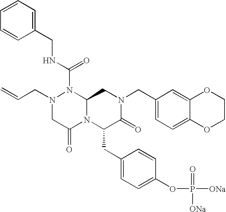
N(C(=O)N1N(CC=C)CC(=O)N2C1CN(CC1=CC=C3C(=C1)OCCO3)C(=O)C2CC1=CC=C(OP([ONa])(=O)[ONa])C=C1)CC1=CC=CC=C1
